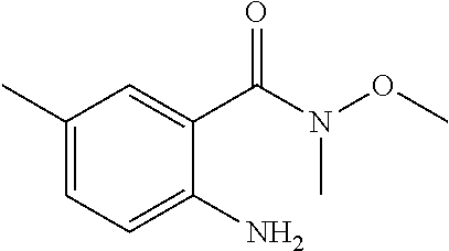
C1(C)=CC=C(N)C(C(N(C)OC)=O)=C1
